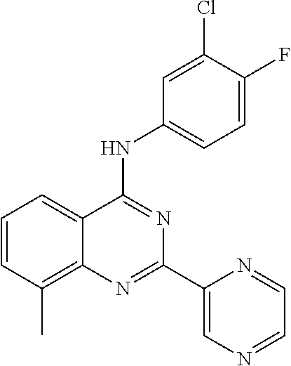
C1=CC(C)=C2C(=C1)C(NC1=CC=C(F)C(Cl)=C1)=NC(C1=CN=CC=N1)=N2
